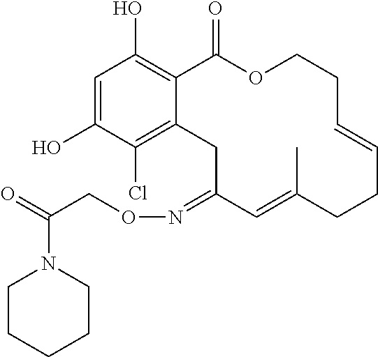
C1=C(O)C(Cl)=C2C(=C1O)C(=O)OCCC=CCCC(C)=CC(=NOCC(=O)N1CCCCC1)C2
